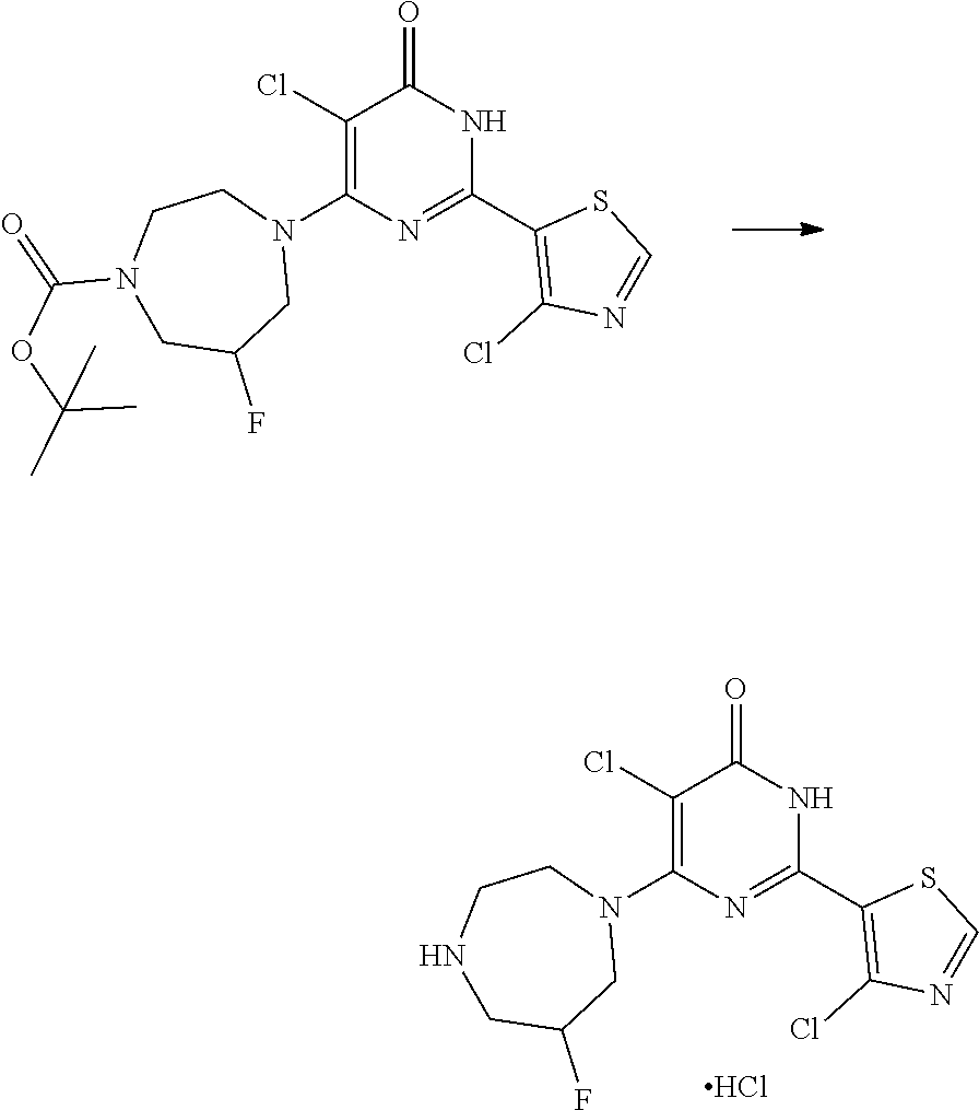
N1C(C2=C(Cl)N=CS2)=NC(N2CC(F)CN(C(=O)OC(C)(C)C)CC2)=C(Cl)C1=O.N1C(C2=C(Cl)N=CS2)=NC(N2CC(F)CNCC2)=C(Cl)C1=O.Cl
